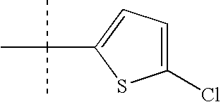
CC(C)(C1=CC=C(Cl)S1)C
